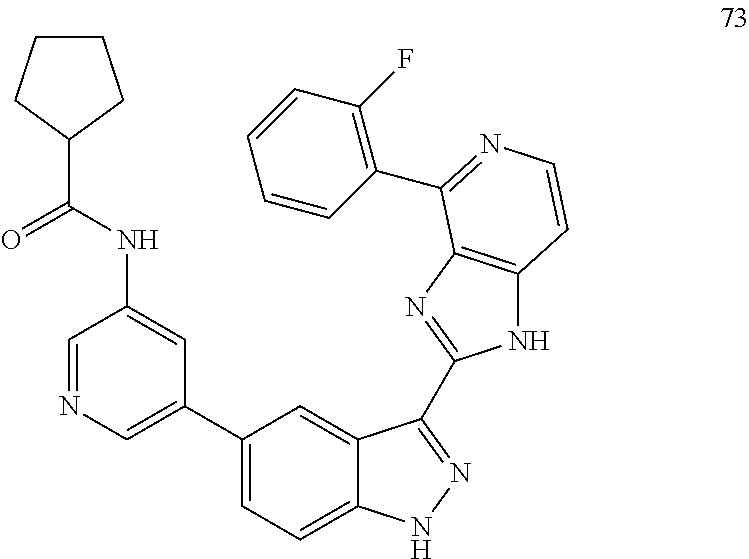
C1(C2=CN=CC(NC(C3CCCC3)=O)=C2)=CC=C2C(=C1)C(C1=NC3=C(N1)C=CN=C3C1=C(F)C=CC=C1)=NN2
